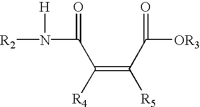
C(C(=C(C(=O)[OR3])[R5])[R4])(=O)N([R2])[H]
